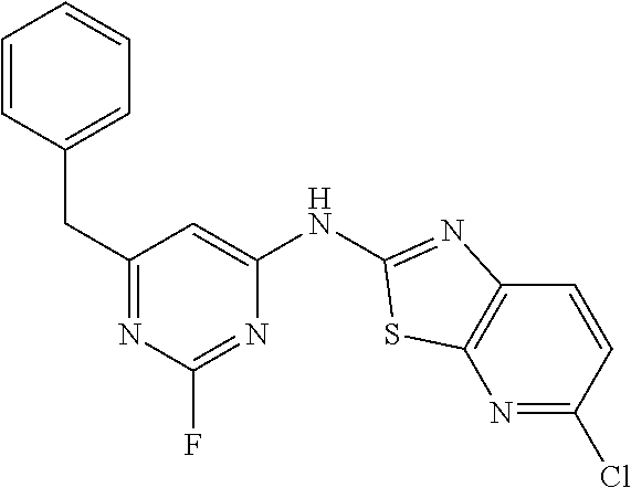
C1=CC(CC2=NC(F)=NC(NC3=NC4=C(N=C(Cl)C=C4)S3)=C2)=CC=C1
